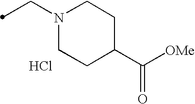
N1(CC)CCC(C([OMe])=O)CC1.Cl
